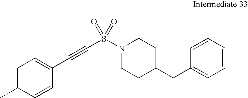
C1=CC=CC(CC2CCN(S(C#CC3=CC=C(C)C=C3)(=O)=O)CC2)=C1
